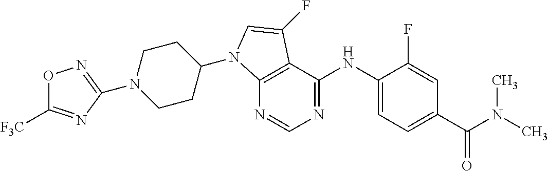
N1(C2=NOC([F3C])=N2)CCC(N2C3=C(C(NC4=CC=C(C(N(C)C)=O)C=C4F)=NC=N3)C(F)=C2)CC1
